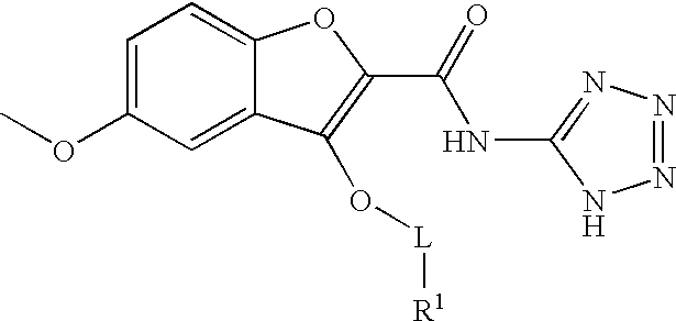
C1=C(OC)C=C2C(=C1)OC(C(NC1=NN=NN1)=O)=C2O[L][R1]
